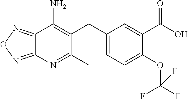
C12=NON=C1N=C(C)C(CC1=CC=C(OC(F)(F)F)C(C(O)=O)=C1)=C2N
